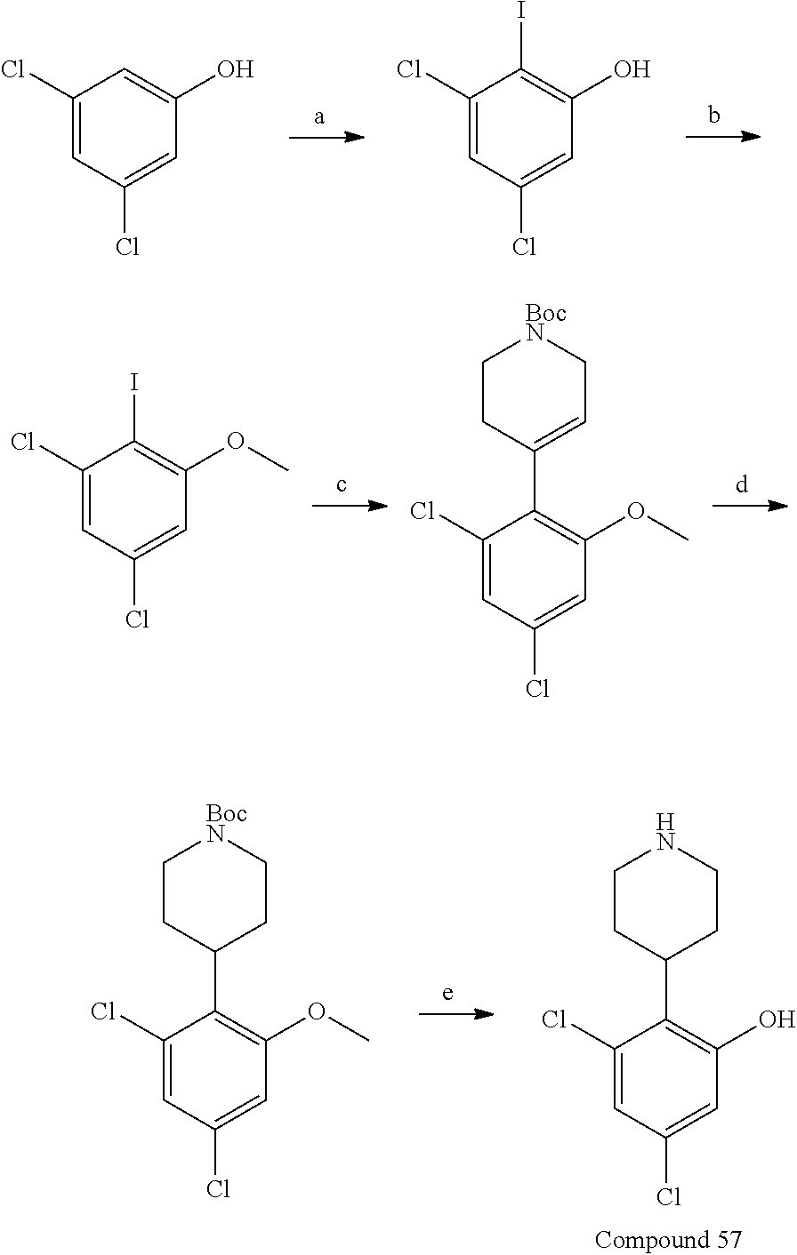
C1(Cl)=CC(Cl)=CC(O)=C1.C1(Cl)=CC(Cl)=CC(O)=C1I.C1(Cl)=CC(Cl)=CC(OC)=C1I.C1(Cl)=CC(Cl)=CC(OC)=C1C1=CC[BocN]CC1.C1(Cl)=CC(Cl)=CC(O)=C1C1CCNCC1.C1(Cl)=CC(Cl)=CC(OC)=C1C1CC[BocN]CC1
